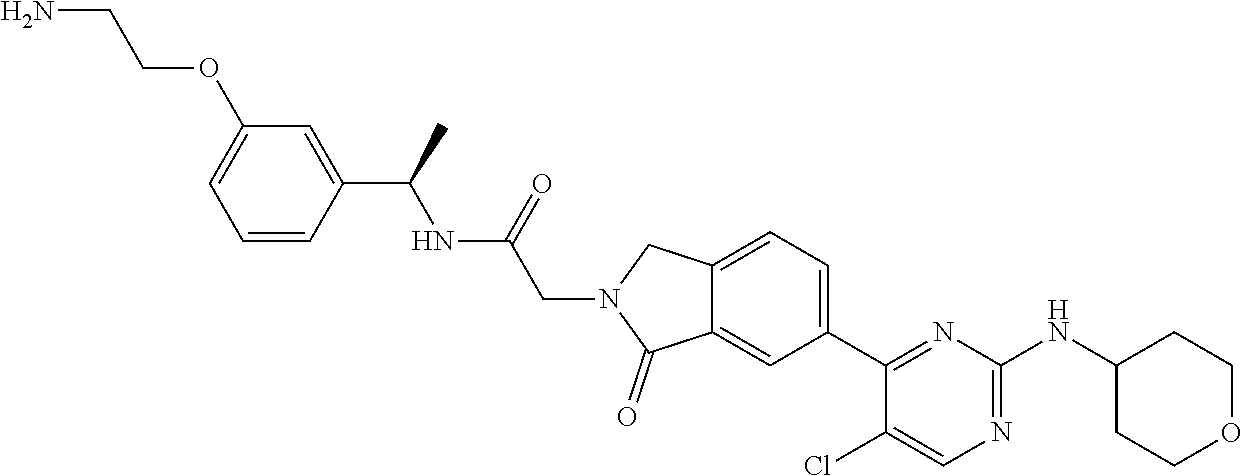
C1(Cl)=CN=C(NC2CCOCC2)N=C1C1=CC=C2C(=C1)C(=O)N(CC(NC(C1=CC(OCCN)=CC=C1)C)=O)C2
